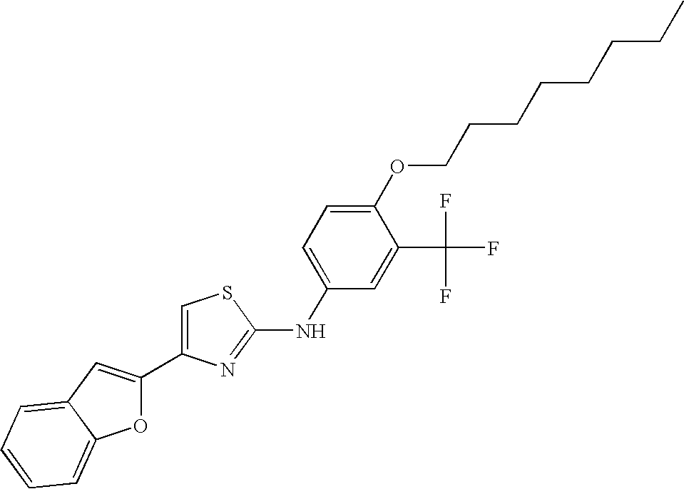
C1=C(C2=CC3=CC=CC=C3O2)N=C(NC2=CC=C(OCCCCCCCC)C(C(F)(F)F)=C2)S1
